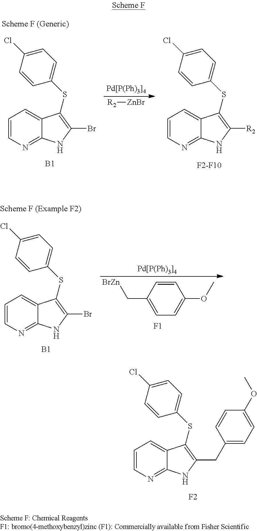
[Pd[P(Ph)3]4].[R2][ZnBr].C1=CC(Cl)=CC=C1SC1=C(Br)NC2=NC=CC=C21.[B1].C1=CC(Cl)=CC=C1SC1=C([R2])NC2=NC=CC=C21.[Pd[P(Ph)3]4].C1=C(C[BrZn])C=CC(OC)=C1.[F1].C1=CC(Cl)=CC=C1SC1=C(Br)NC2=NC=CC=C21.[B1].C1=CC(Cl)=CC=C1SC1=C(CC2=CC=C(OC)C=C2)NC2=NC=CC=C21.[F2]
